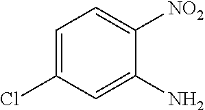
C1=C(Cl)C=C(N)C([NO2])=C1
